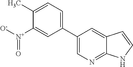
C1(C2=CC=C(C)C([N+]([O-])=O)=C2)=CN=C2C(=C1)C=CN2
